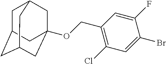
O(CC1=C(Cl)C=C(Br)C(F)=C1)C12CC3CC(CC(C1)C3)C2
